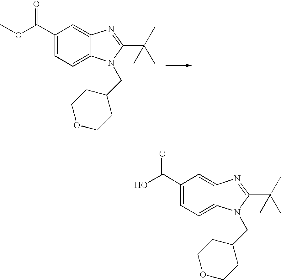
C1(C(OC)=O)=CC=C2C(=C1)N=C(C(C)(C)C)N2CC1CCOCC1.C1(C(O)=O)=CC=C2C(=C1)N=C(C(C)(C)C)N2CC1CCOCC1
